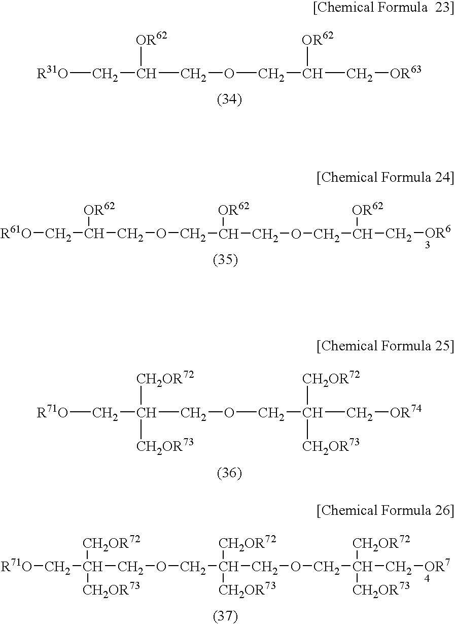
[R31O]CC([OR62])COCC([OR62])C[OR63].[R71O]CC([CH2OR72])(COCC([CH2OR72])(C[OR74])[CH2OR73])[CH2OR73].[R61O]CC([OR62])COCC([OR62])COCC([OR62])C[OR63].[R71O]CC([CH2OR72])(COCC([CH2OR72])(COCC([CH2OR72])(C[OR74])[CH2OR73])[CH2OR73])[CH2OR73]
